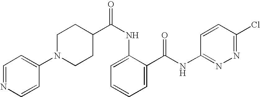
C1=C(N2CCC(C(NC3=CC=CC=C3C(NC3=NN=C(Cl)C=C3)=O)=O)CC2)C=CN=C1
